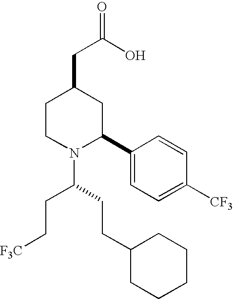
C(C1CCN(C(CC[F3C])CCC2CCCCC2)C(C2=CC=C([CF3])C=C2)C1)C(O)=O
